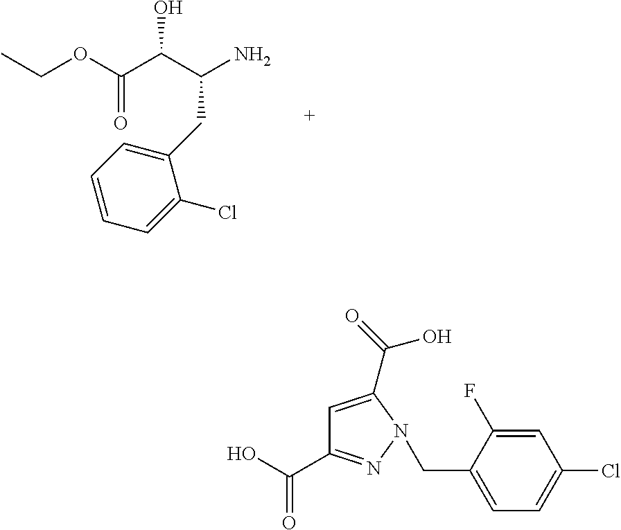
C(C(C(C(OCC)=O)O)N)C1=CC=CC=C1Cl.C(C1=CC=C(Cl)C=C1F)N1N=C(C(O)=O)C=C1C(=O)O
